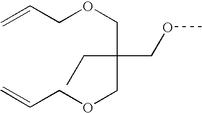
C=CCOCC(COCC=C)(COC)CC
